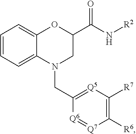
C1=CC=C2C(=C1)OC(C(N[R2])=O)CN2CC1=[Q5]C([R7])=C([R6])[Q7]=[Q6]1
